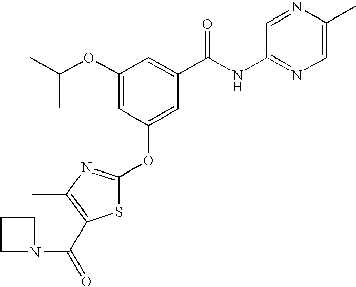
CC(OC1=CC(OC2=NC(C)=C(C(N3CCC3)=O)S2)=CC(C(NC2=NC=C(C)N=C2)=O)=C1)C
